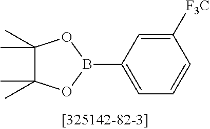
C1=CC([F3C])=CC(B2OC(C)(C)C(C)(C)O2)=C1
